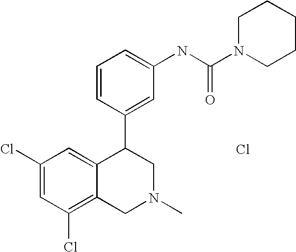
C1(Cl)=CC(Cl)=C2C(=C1)C(C1=CC(NC(N3CCCCC3)=O)=CC=C1)CN(C)C2.Cl
